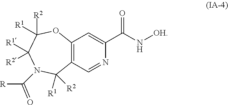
C12=C(C=NC(C(N[OH])=O)=C1)C([R2])([R1])N(C([R])=O)C([R1])([R2])C([R2])([R1])O2
